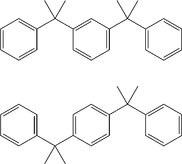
C1(C(C2=CC=CC(C(C3=CC=CC=C3)(C)C)=C2)(C)C)=CC=CC=C1.C1=CC=CC(C(C2=CC=C(C(C3=CC=CC=C3)(C)C)C=C2)(C)C)=C1
